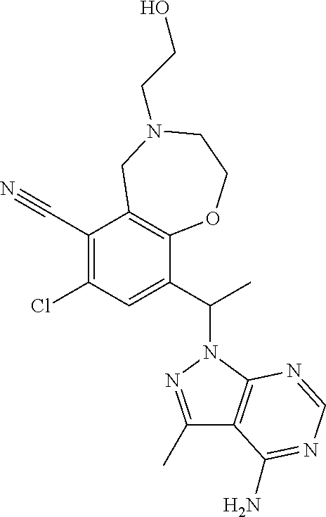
C1(Cl)=C(C#N)C2=C(C(C(C)N3N=C(C)C4=C3N=CN=C4N)=C1)OCCN(CCO)C2
